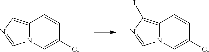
C12=C(I)N=CN1C=C(Cl)C=C2.C12=CN=CN1C=C(Cl)C=C2
